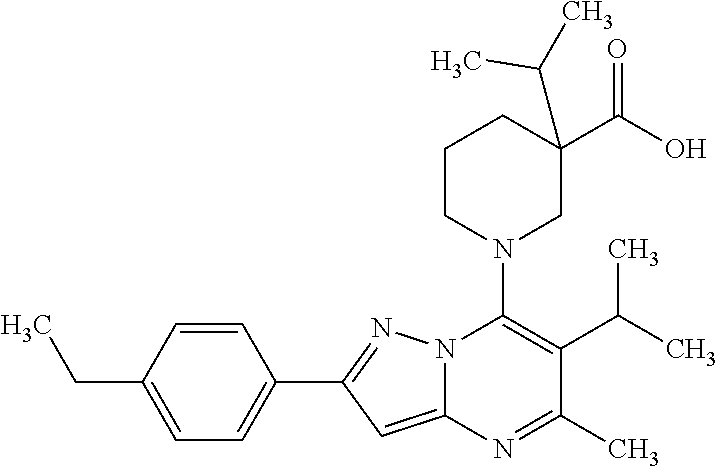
C1=CC(CC)=CC=C1C1=NN2C(=C1)N=C(C)C(C(C)C)=C2N1CC(C(O)=O)(C(C)C)CCC1
